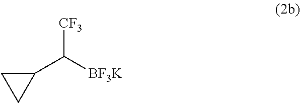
C1(C([CF3])[BF3K])CC1
